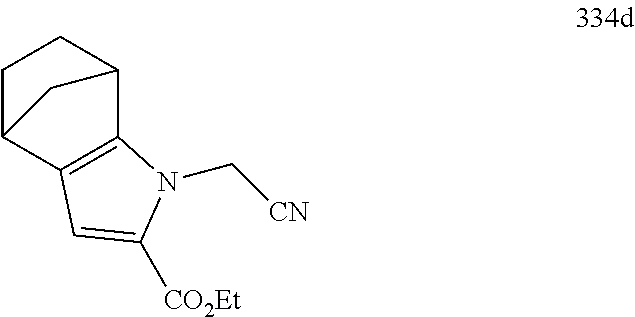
C12=C(C3CCC1C3)C=C([CO2Et])N2C[CN]
